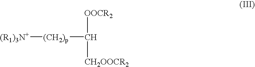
[OOCR2]C([CH2OOCR2])[(CH2)p][(R1)3N+]
